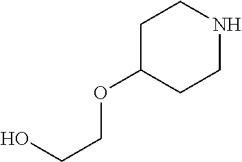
C1C(OCCO)CCNC1
